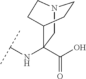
N12CC(NC(C)C)(C(O)=O)C(CC1)CC2
